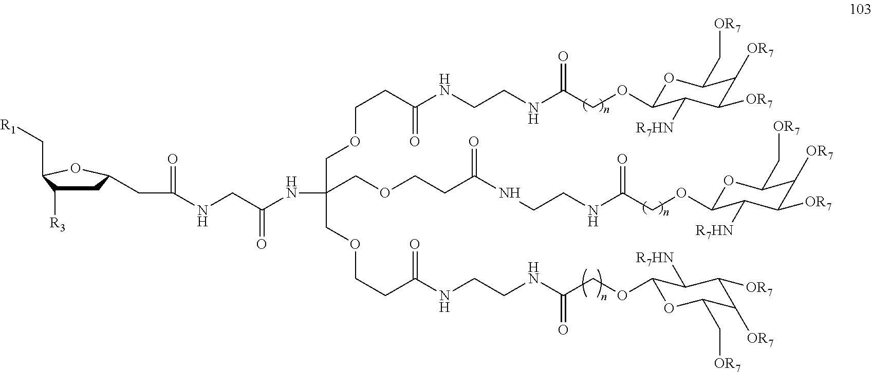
O1C(OCC(NCCNC(CCOCC(COCCC(NCCNC(COC2OC(C[OR7])C([OR7])C([OR7])C2[R7HN])=O)=O)(COCCC(=O)NCCNC(COC2OC(C[OR7])C([OR7])C([OR7])C2[R7HN])=O)NC(CNC(=O)CC2CC([R3])C(C[R1])O2)=O)=O)=O)C([R7HN])C([OR7])C([OR7])C1C[OR7]
